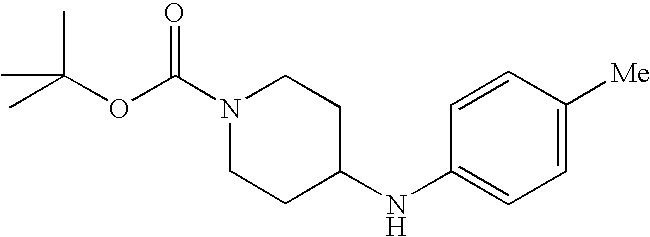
O(C(C)(C)C)C(N1CCC(NC2=CC=C([Me])C=C2)CC1)=O
